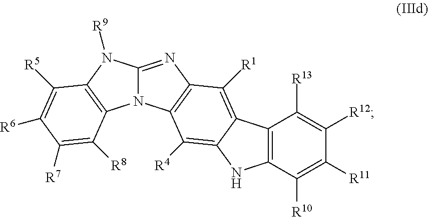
C12=NC3=C(N1C1=C(N2[R9])C([R5])=C([R6])C([R7])=C1[R8])C([R4])=C1C(=C3[R1])C2=C(N1)C([R10])=C([R11])C([R12])=C2[R13]
